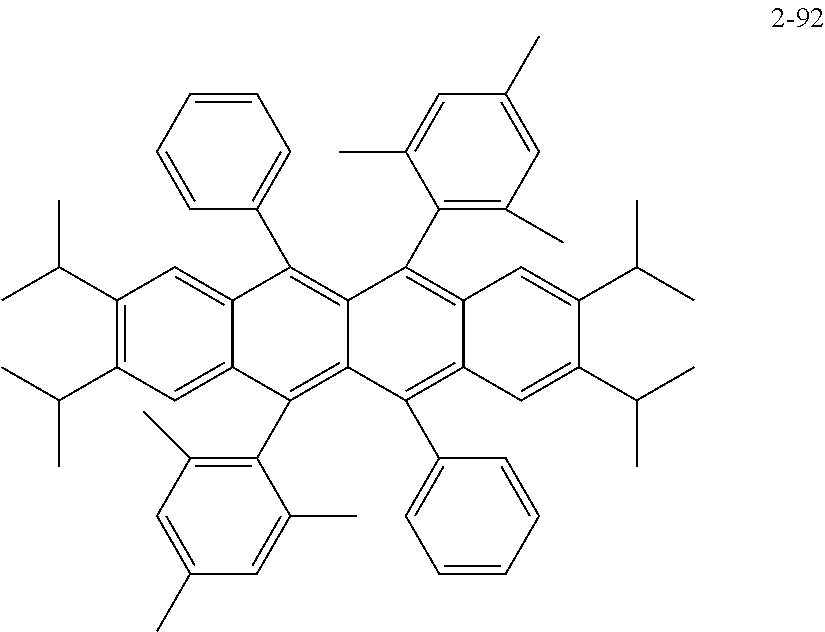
C1=C2C(=CC(C(C)C)=C1C(C)C)C(C1=CC=CC=C1)=C1C(=C2C2=C(C)C=C(C)C=C2C)C(C2=CC=CC=C2)=C2C(=C1C1=C(C)C=C(C)C=C1C)C=C(C(C)C)C(C(C)C)=C2
